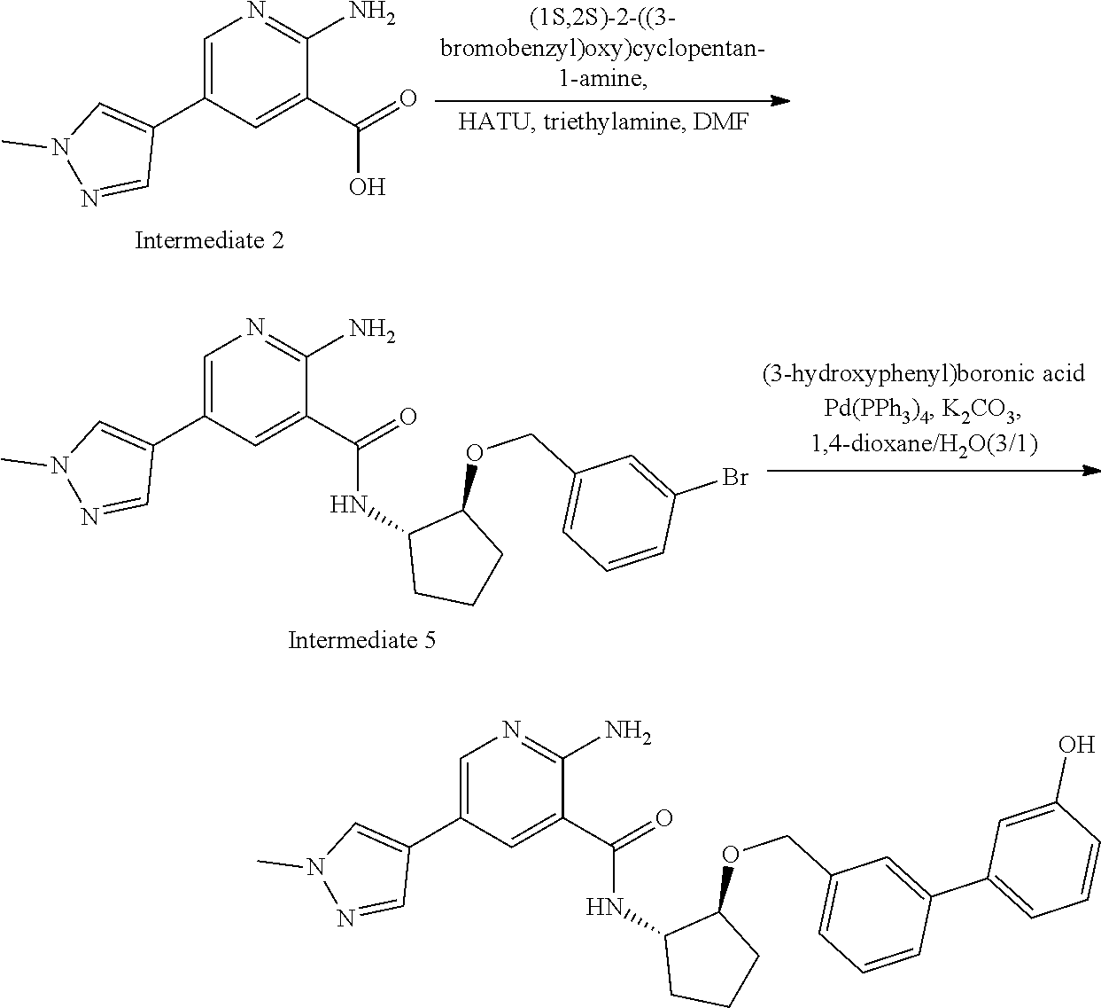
C1=C(C2=CN(C)N=C2)C=C(C(=O)O)C(N)=N1.C1=C(C2=CN(C)N=C2)C=C(C(=O)NC2CCCC2OCC2=CC=CC(Br)=C2)C(N)=N1.C1=C(C2=CN(C)N=C2)C=C(C(=O)NC2CCCC2OCC2=CC=CC(C3=CC=CC(O)=C3)=C2)C(N)=N1
